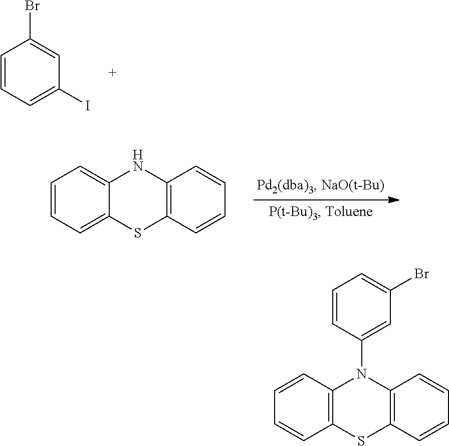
C1=CC=C(I)C=C1Br.C1=CC=C2C(=C1)NC1=C(S2)C=CC=C1.C1=CC2=C(C=C1)SC1=C(N2C2=CC(Br)=CC=C2)C=CC=C1
